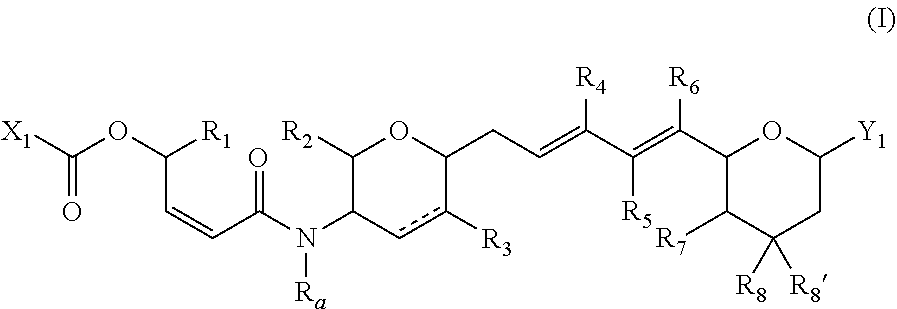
[X1]C(OC([R1])C=CC(N(C1C([R2])OC(CC=C(C(=C(C2OC([Y1])CC([R8])([R8])C2[R7])[R6])[R5])[R4])c([R3])c1)[Ra])=O)=O
